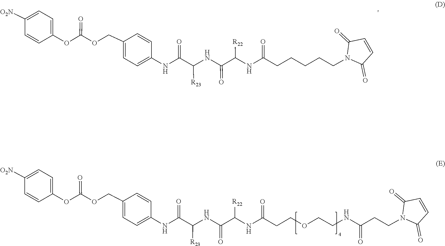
C1=CC(=O)N(CCCCCC(NC(C(NC(C(NC2=CC=C(COC(=O)OC3=CC=C([O2N])C=C3)C=C2)=O)[R23])=O)[R22])=O)C1=O.C1=CC(=O)N(CCC(NCCOCCC(NC(C(NC(C(NC2=CC=C(COC(OC3=CC=C([O2N])C=C3)=O)C=C2)=O)[R23])=O)[R22])=O)=O)C1=O
